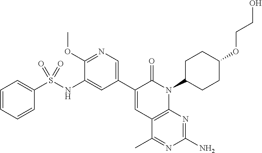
C1=CC=CC(S(NC2=CC(C3=CC4=C(N(C5CCC(OCCO)CC5)C3=O)N=C(N)N=C4C)=CN=C2OC)(=O)=O)=C1
